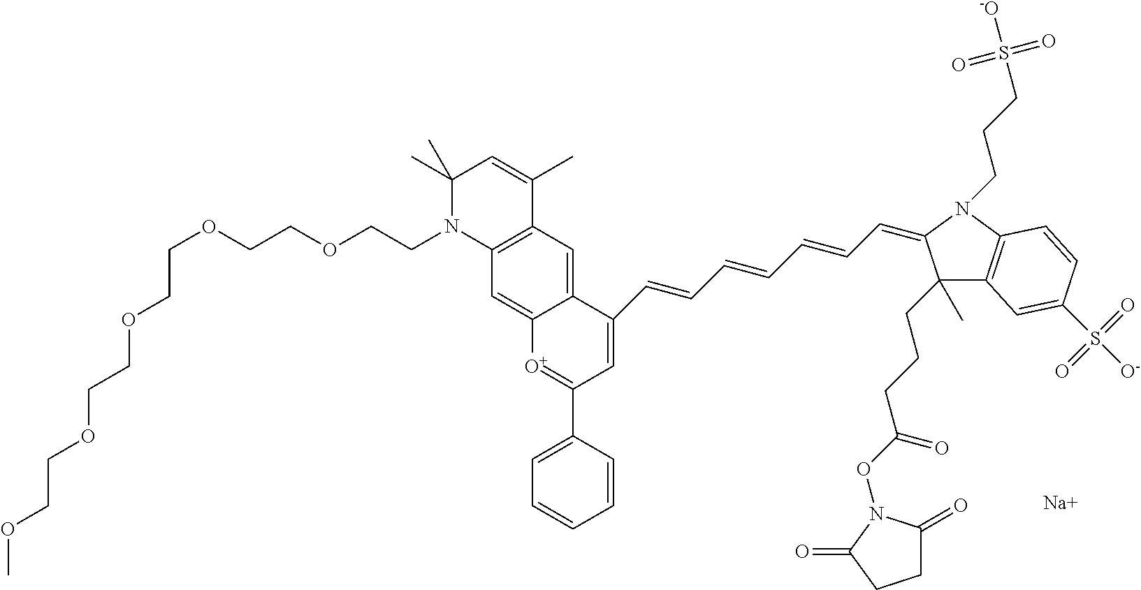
C1=C2C(=CC3=C1N(CCOCCOCCOCCOCCOC)C(C)(C)C=C3C)C(C=CC=CC=CC=C1C(C)(CCCC(ON3C(=O)CCC3=O)=O)C3=C(N1CCCS([-O])(=O)=O)C=CC(S([O-])(=O)=O)=C3)=CC(C1=CC=CC=C1)=[O+]2.[Na]
